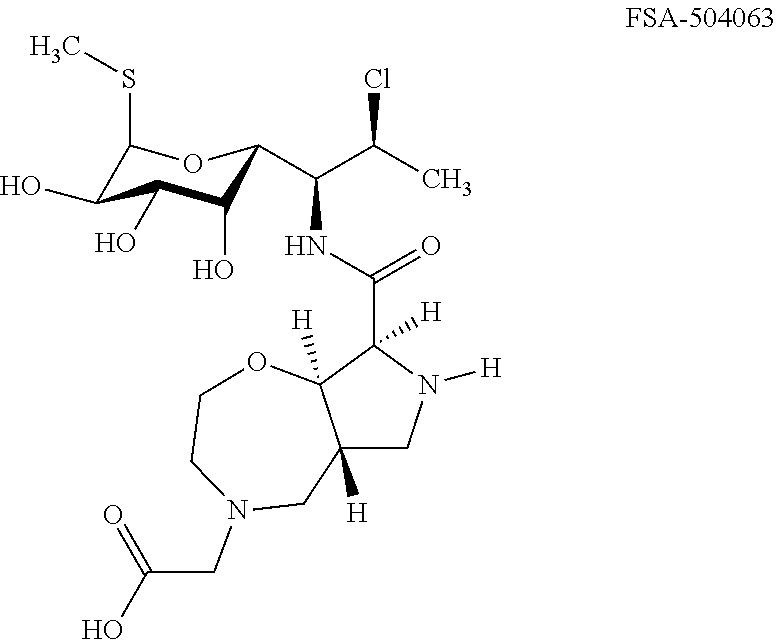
C1(SC)C(O)C(O)C(O)C(C(C(C)Cl)NC(C2([H])C3([H])C([H])(CN2[H])CN(CC(O)=O)CCO3)=O)O1
